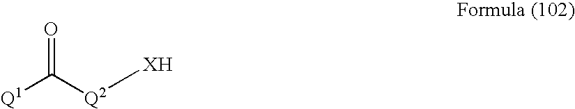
O=C([Q2][XH])[Q1]
